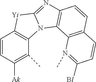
C1=CC([Ak])=C(C)C2=C1[Yi]C1=NC3=C(N21)C1=C(C=C3)C=CC([Bl])=N1C
